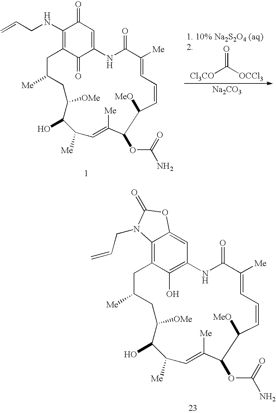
C12=C3C(O)=C(C=C1OC(=O)N2CC=C)NC(=O)C([Me])=CC=CC([MeO])C(OC(N)=O)C([Me])=CC([Me])C(O)C([OMe])CC([Me])C3.C1(NCC=C)=C2C(=O)C(=CC1=O)NC(=O)C([Me])=CC=CC([MeO])C(OC(N)=O)C([Me])=CC([Me])C(O)C([OMe])CC([Me])C2.[Na2CO3].[Cl3CO]C([OCCl3])=O
